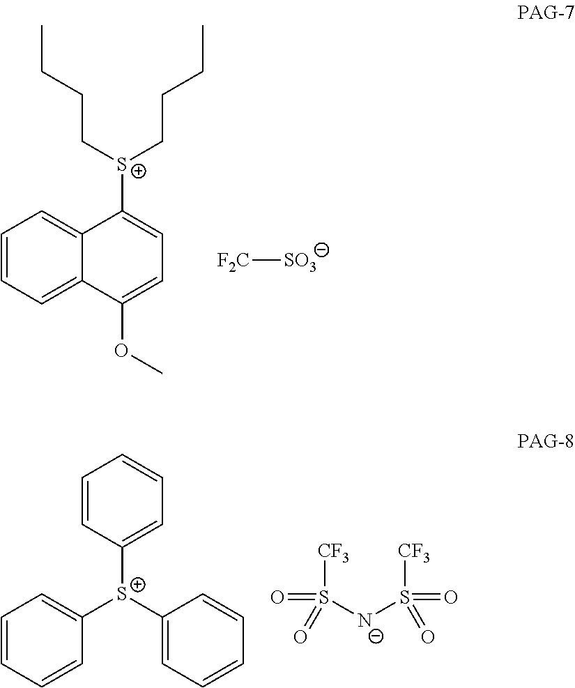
C1=CC=CC([S+](C2=CC=CC=C2)C2=CC=CC=C2)=C1.[CF3]S([N-]S([CF3])(=O)=O)(=O)=O.C1=CC=C2C(=C1)C([S+](CCCC)CCCC)=CC=C2OC.[F2C][SO3]
